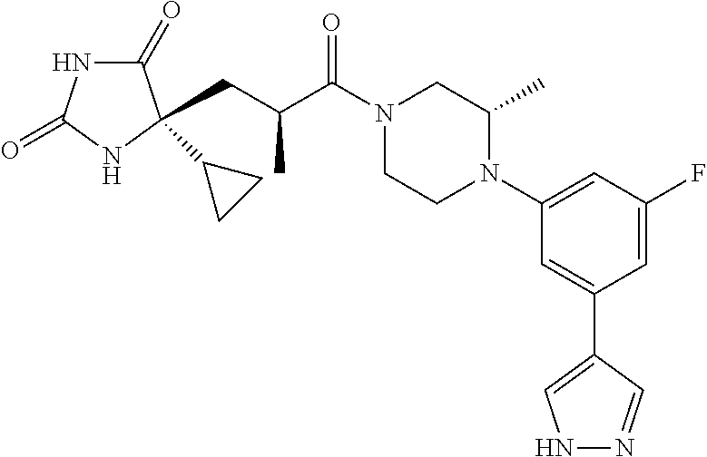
C1(=O)NC(=O)NC1(C1CC1)CC(C(N1CCN(C2=CC(F)=CC(C3=CNN=C3)=C2)C(C)C1)=O)C
